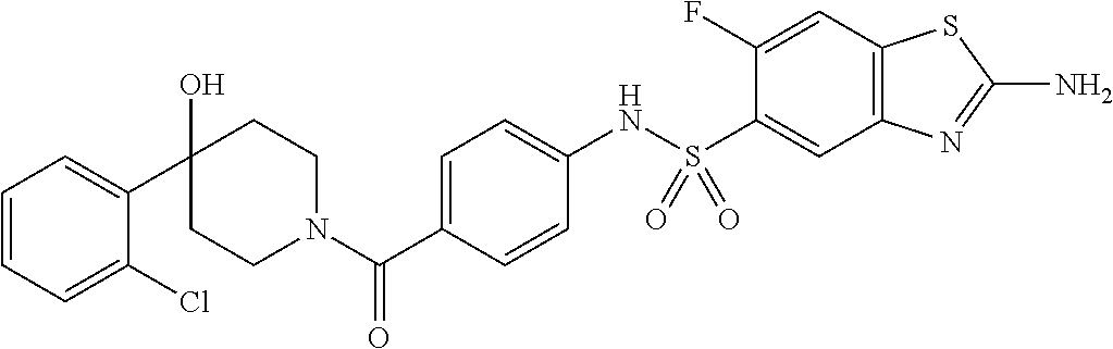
C1CN(C(C2=CC=C(NS(C3=CC4=C(C=C3F)SC(N)=N4)(=O)=O)C=C2)=O)CCC1(O)C1=CC=CC=C1Cl
